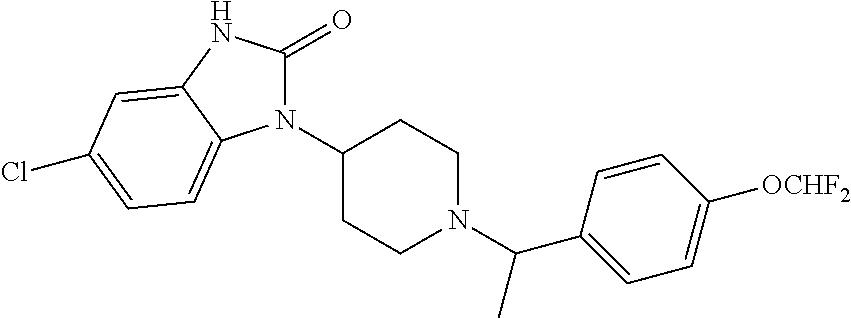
N1(C2CCN(C(C3=CC=C([OCHF2])C=C3)C)CC2)C(=O)NC2=CC(Cl)=CC=C12
